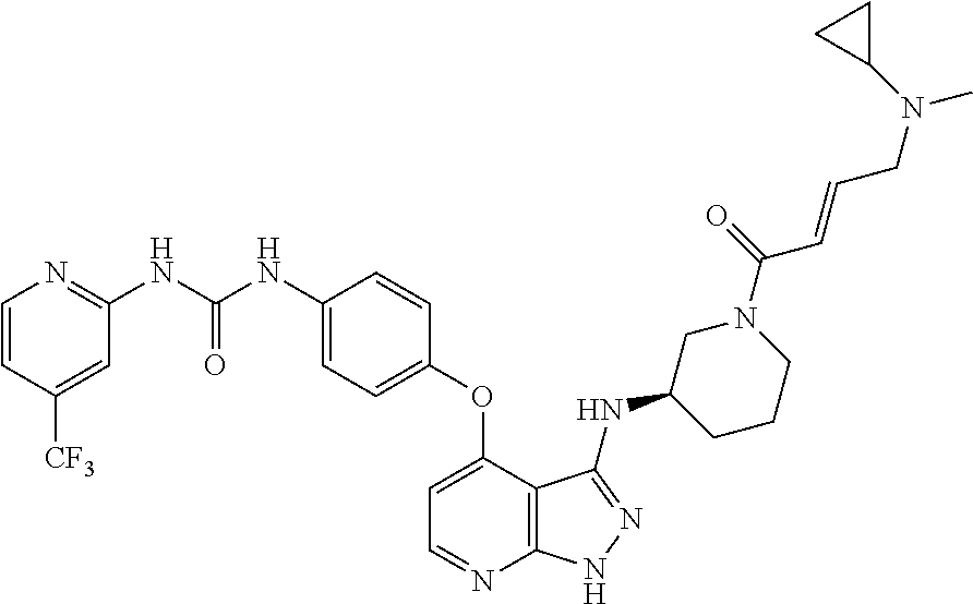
C1(NC(=O)NC2=NC=CC([CF3])=C2)=CC=C(OC2=CC=NC3=C2C(NC2CCCN(C(=O)C=CCN(C)C4CC4)C2)=NN3)C=C1
